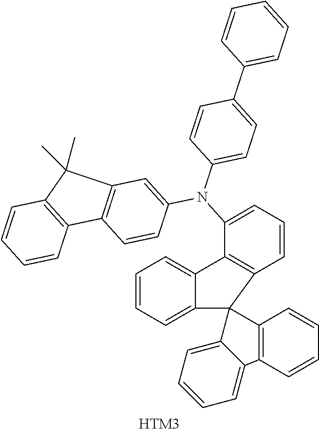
C1=CC=C2C(=C1)C1=C(C=CC=C1N(C1=CC3=C(C=C1)C1=C(C=CC=C1)C3(C)C)C1=CC=C(C3=CC=CC=C3)C=C1)C21C2=C(C=CC=C2)C2=CC=CC=C12.[HTM3]
